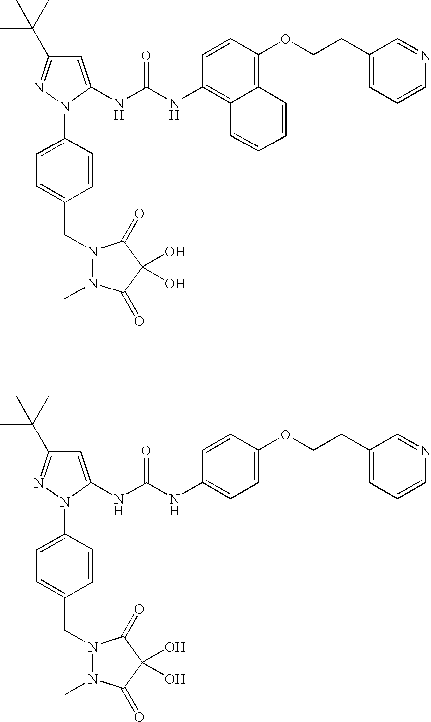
C1=C(NC(NC2=C3C(=C(OCCC4=CC=CN=C4)C=C2)C=CC=C3)=O)N(C2=CC=C(CN3N(C)C(=O)C(O)(O)C3=O)C=C2)N=C1C(C)(C)C.C1=C(NC(NC2=CC=C(OCCC3=CC=CN=C3)C=C2)=O)N(C2=CC=C(CN3N(C)C(=O)C(O)(O)C3=O)C=C2)N=C1C(C)(C)C
